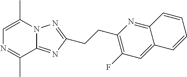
C1=C(C)N2C(=NC(CCC3=C(F)C=C4C(=N3)C=CC=C4)=N2)C(C)=N1
